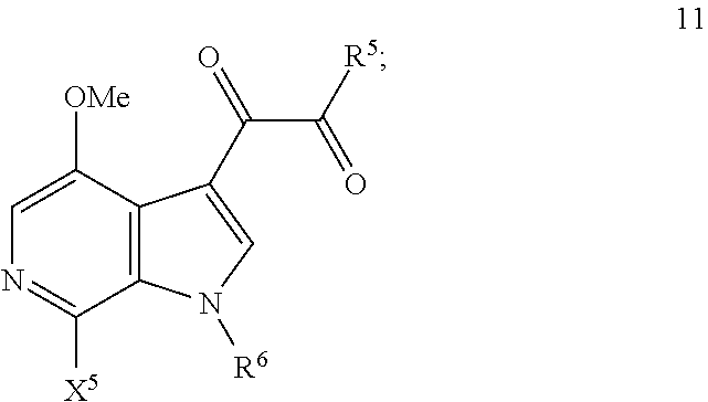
C12=C(C([OMe])=CN=C1[X5])C(C(=O)C([R5])=O)=CN2[R6]
